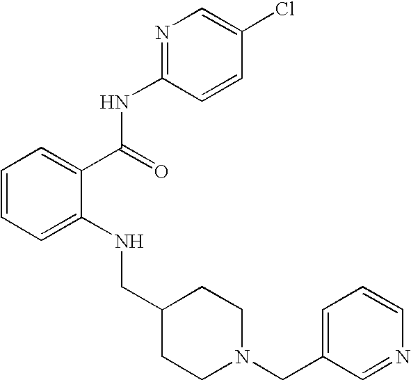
C1=CC=C(NCC2CCN(CC3=CC=CN=C3)CC2)C(C(NC2=NC=C(Cl)C=C2)=O)=C1
